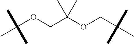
C(OCC(OCC(C)(C)C)(C)C)(C)(C)C
